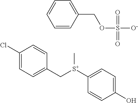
C1(Cl)=CC=C(C[S+](C2=CC=C(O)C=C2)C)C=C1.C1=CC(COS([O-])(=O)=O)=CC=C1
